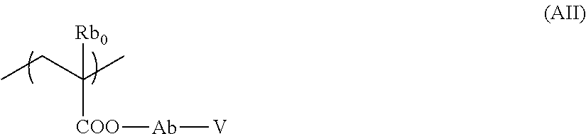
CCC(C)([Rb0])[COO][Ab][V]
